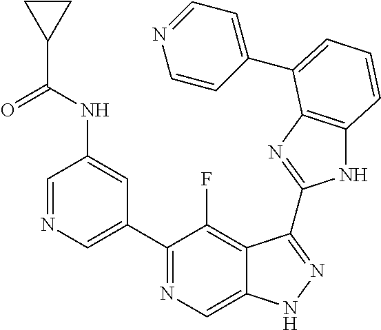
C1=NC=C(C2=NC=C3C(=C2F)C(C2=NC4=C(N2)C=CC=C4C2=CC=NC=C2)=NN3)C=C1NC(C1CC1)=O
